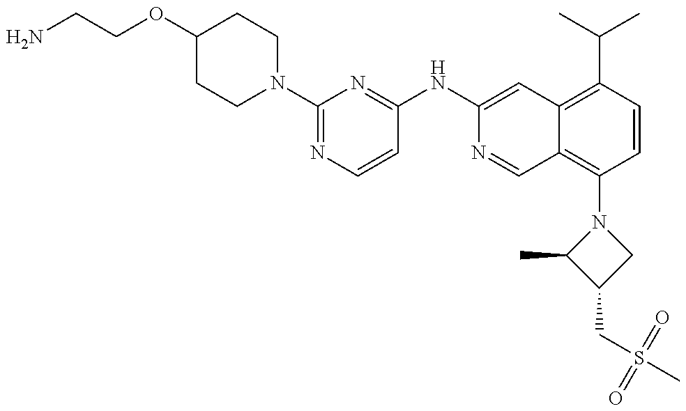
C1(OCCN)CCN(C2=NC=CC(NC3=CC4=C(C(C)C)C=CC(N5C(C)C(CS(C)(=O)=O)C5)=C4C=N3)=N2)CC1
